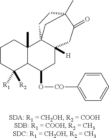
C1CC([R1])([R2])C2C(C)(C1)C13C([H])(CC2O[CO]C2=CC=CC=C2)CC(=O)C(C)(CC1)C3
